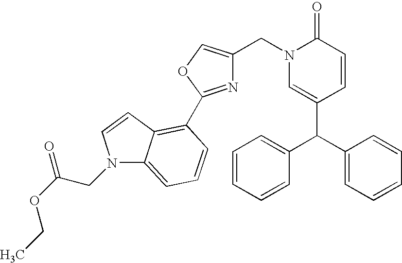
N1=C(C2=C3C(=CC=C2)N(CC(OCC)=O)C=C3)OC=C1CN1C=C(C(C2=CC=CC=C2)C2=CC=CC=C2)C=CC1=O
